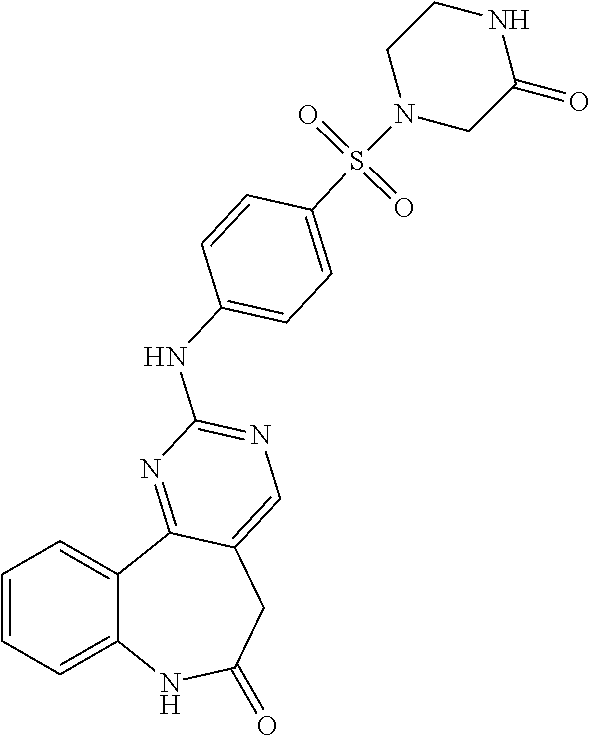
C1=CC=C2C(=C1)C1=NC(NC3=CC=C(S(N4CC(=O)NCC4)(=O)=O)C=C3)=NC=C1CC(=O)N2
